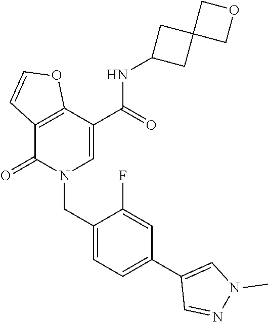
C12=C(C(=O)N(CC3=CC=C(C4=CN(C)N=C4)C=C3F)C=C1C(NC1CC3(C1)COC3)=O)C=CO2
